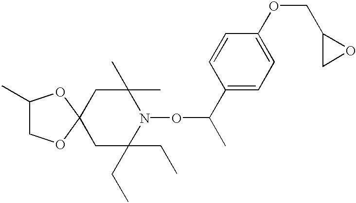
C1C(CC)(CC)N(OC(C)C2=CC=C(OCC3CO3)C=C2)C(C)(C)CC12OCC(C)O2
